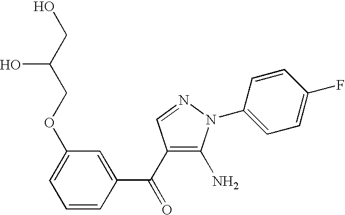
C1=CC(C(=O)C2=C(N)N(C3=CC=C(F)C=C3)N=C2)=CC(OCC(CO)O)=C1
